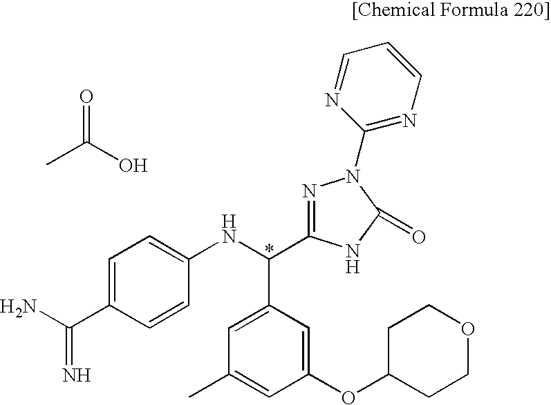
CC(O)=O.C1=C(C(N)=N)C=CC(NC(C2=CC(C)=CC(OC3CCOCC3)=C2)C2=NN(C3=NC=CC=N3)C(=O)N2)=C1
